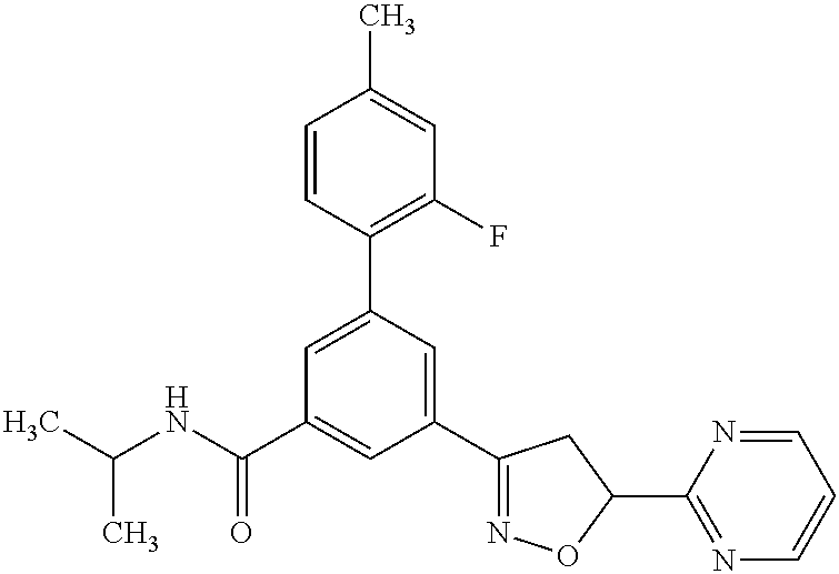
CC(NC(C1=CC(C2=NOC(C3=NC=CC=N3)C2)=CC(C2=C(F)C=C(C)C=C2)=C1)=O)C
